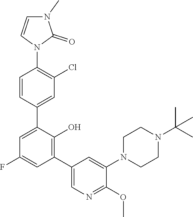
C1=CC(C2=CC(F)=CC(C3=CN=C(OC)C(N4CCN(C(C)(C)C)CC4)=C3)=C2O)=CC(Cl)=C1N1C(=O)N(C)C=C1
